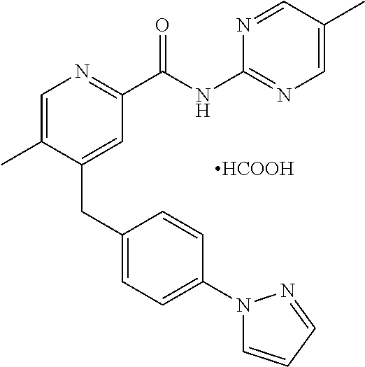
C1=C(C)C(CC2=CC=C(N3C=CC=N3)C=C2)=CC(C(NC2=NC=C(C)C=N2)=O)=N1.[HCOOH]
